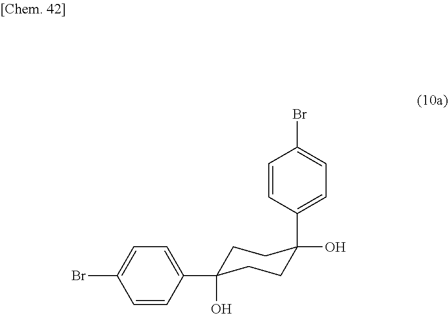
C1=CC(C2(O)CCC(O)(C3=CC=C(Br)C=C3)CC2)=CC=C1Br
